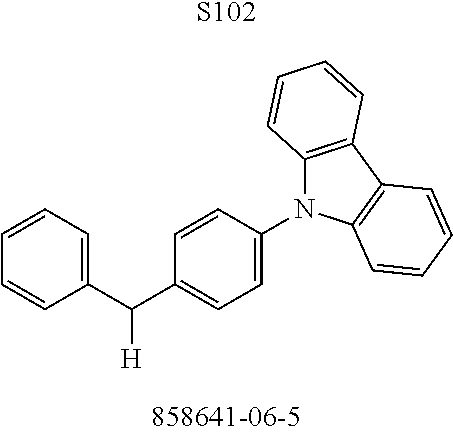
C1(C(C2=CC=C(N3C4=C(C5=C3C=CC=C5)C=CC=C4)C=C2)[H])=CC=CC=C1.[S102]
